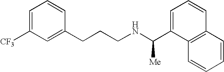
C1=C([CF3])C=C(CCCNC(C2=CC=CC3=C2C=CC=C3)[Me])C=C1
